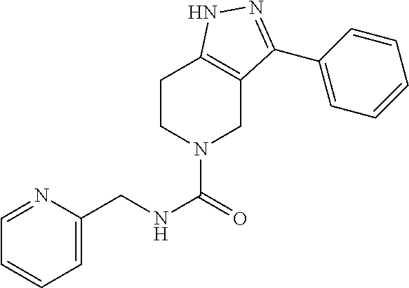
C1CN(C(=O)NCC2=CC=CC=N2)CC2=C1NN=C2C1=CC=CC=C1
